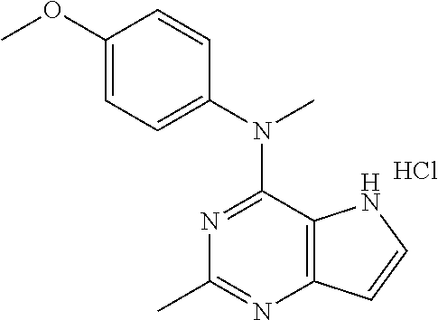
C12=C(C(N(C3=CC=C(OC)C=C3)C)=NC(C)=N1)NC=C2.Cl
